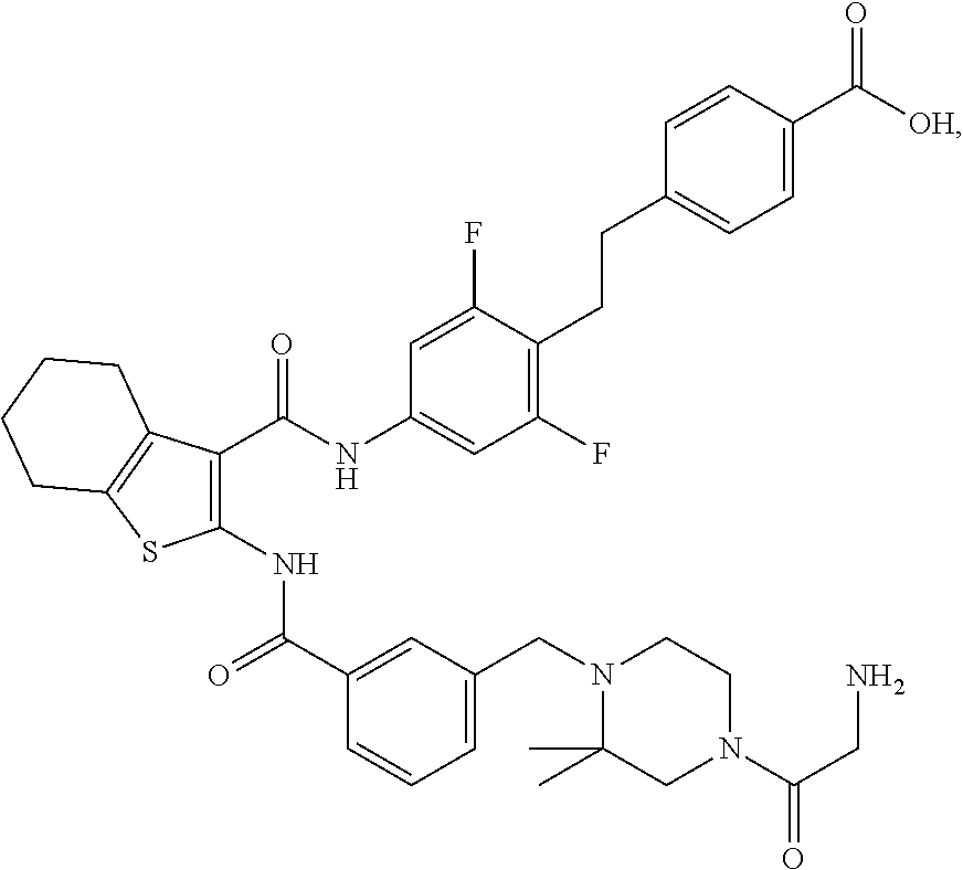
O=C([OH])C1=CC=C(CCC2=C(F)C=C(NC(C3=C(NC(C4=CC(CN5C(C)(C)CN(C(CN)=O)CC5)=CC=C4)=O)SC4=C3CCCC4)=O)C=C2F)C=C1
